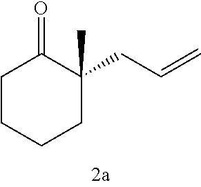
C1CCCC(C)(CC=C)C1=O
